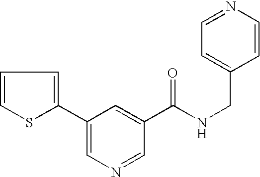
C1=CSC(C2=CN=CC(C(NCC3=CC=NC=C3)=O)=C2)=C1
